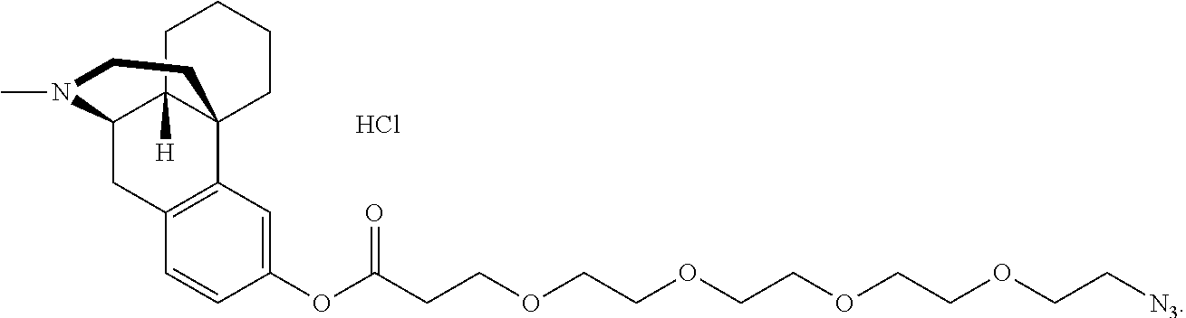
CN1C2CC3=C(C4(C2([H])CCCC4)CC1)C=C(OC(=O)CCOCCOCCOCCOCC[N3])C=C3.Cl
